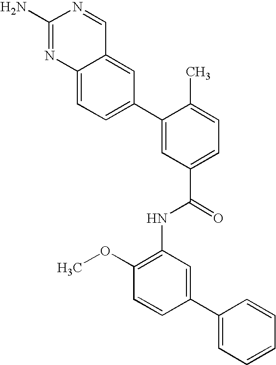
C12=CC(C3=CC(C(=O)NC4=C(OC)C=CC(C5=CC=CC=C5)=C4)=CC=C3C)=CC=C1N=C(N)N=C2
